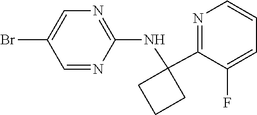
C1(Br)=CN=C(NC2(C3=NC=CC=C3F)CCC2)N=C1
